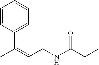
C1(C(=CCNC(CC)=O)C)=CC=CC=C1
